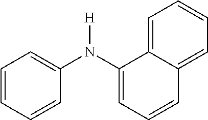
C1=CC=CC(N(C2=CC=CC3=CC=CC=C23)[H])=C1
